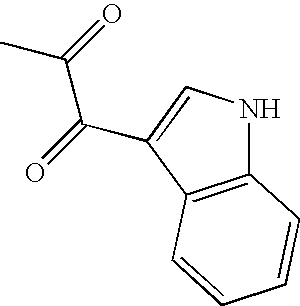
CC(C(=O)C1=CNC2=C1C=CC=C2)=O
